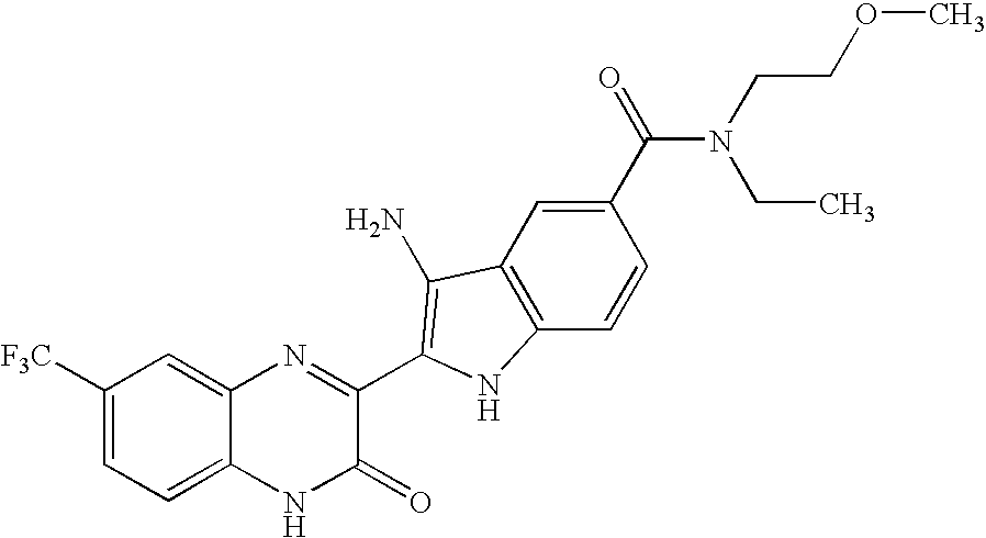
C1=C2C(=CC([F3C])=C1)N=C(C1=C(N)C3=C(C=CC(C(=O)N(CCOC)CC)=C3)N1)C(=O)N2
